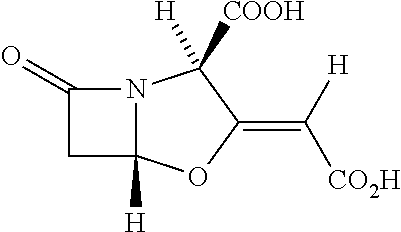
N12C([H])(OC(=C([H])[CO2H])C1([COOH])[H])CC2=O
